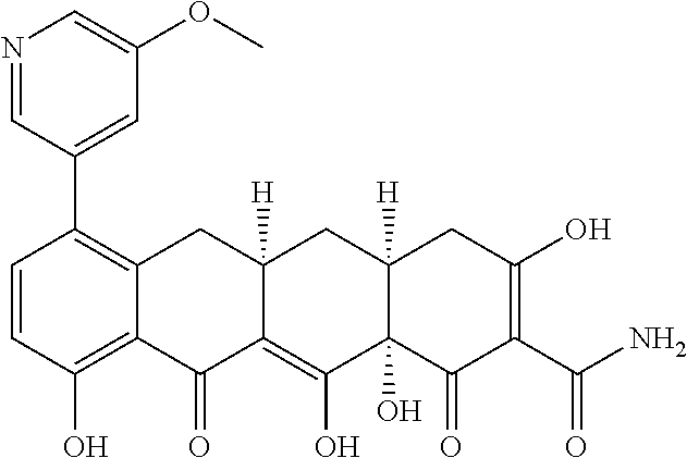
C1=CC(O)=C2C(=C1C1=CC(OC)=CN=C1)CC1([H])C(=C(O)C3(O)C([H])(C1)CC(O)=C(C(N)=O)C3=O)C2=O
